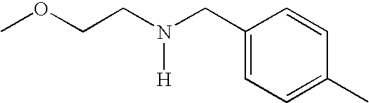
C1(CN(CCOC)[H])=CC=C(C)C=C1
